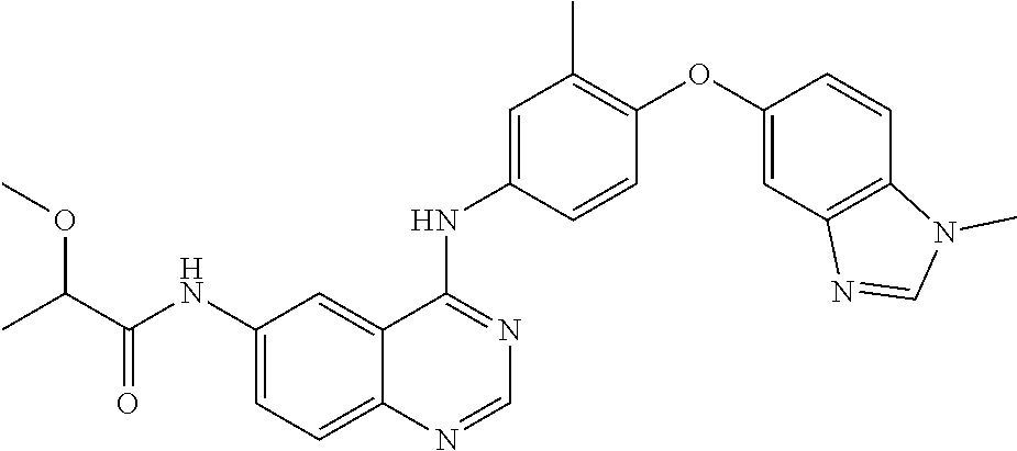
C1=C(NC(C(C)OC)=O)C=C2C(=C1)N=CN=C2NC1=CC(C)=C(OC2=CC3=C(C=C2)N(C)C=N3)C=C1
